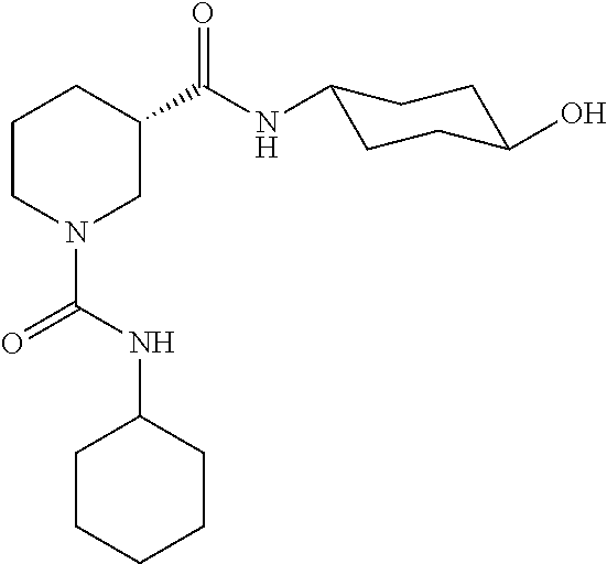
C1CN(C(=O)NC2CCCCC2)CC(C(=O)NC2CCC(O)CC2)C1
